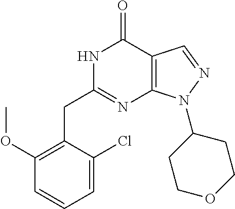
N1C(CC2=C(OC)C=CC=C2Cl)=NC2=C(C1=O)C=NN2C1CCOCC1
